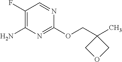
C1(OCC2(C)COC2)=NC(N)=C(F)C=N1
